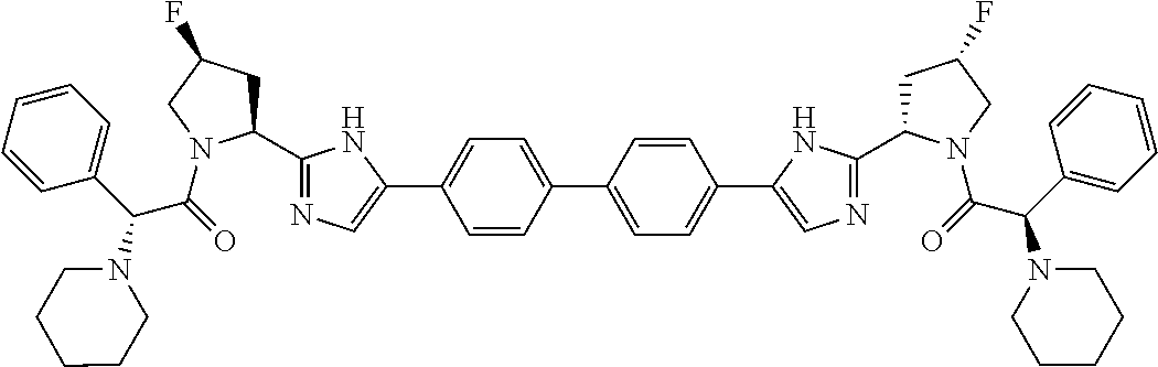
C1=CC(C2=CC=C(C3=CN=C(C4CC(F)CN4C(=O)C(C4=CC=CC=C4)N4CCCCC4)N3)C=C2)=CC=C1C1=CN=C(C2CC(F)CN2C(=O)C(C2=CC=CC=C2)N2CCCCC2)N1
